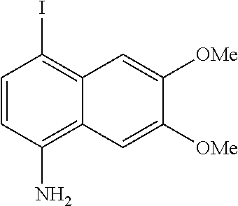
C1=CC(N)=C2C(=C1I)C=C([OMe])C([OMe])=C2
